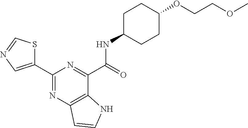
C1(C2=NC3=C(C(C(NC4CCC(OCCOC)CC4)=O)=N2)NC=C3)=CN=CS1
